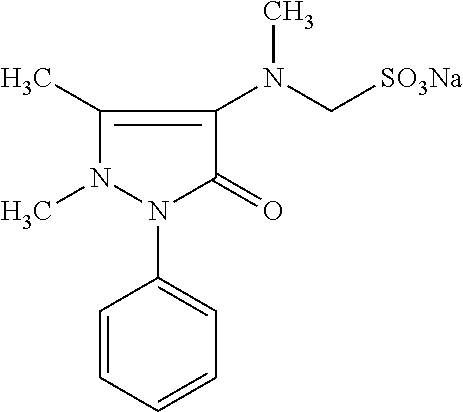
C1=CC=CC=C1N1C(=O)C(N(C)C[SO3Na])=C(C)N1C
